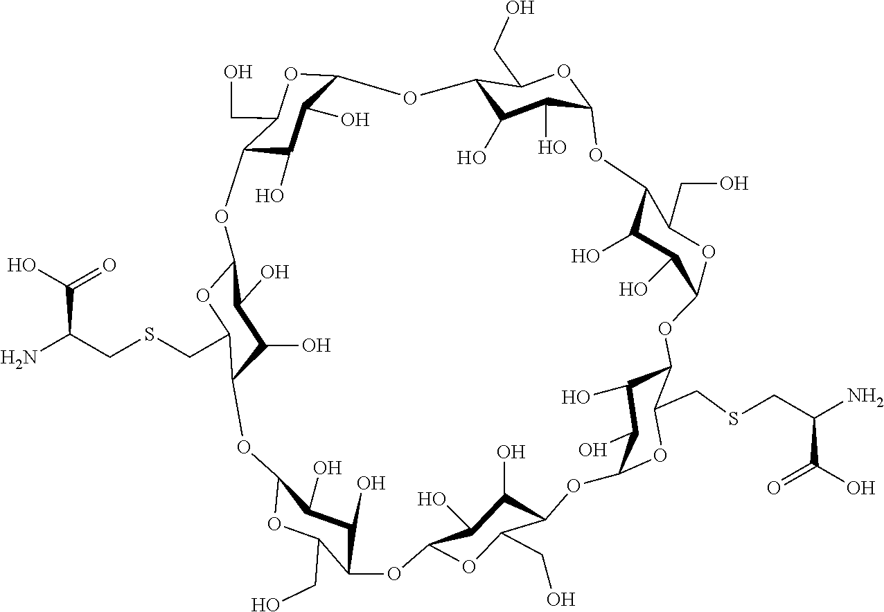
C12C(O)C(O)C(OC1CO)OC1C(O)C(O)C(OC1CO)OC1C(O)C(O)C(OC1CSCC(N)C(O)=O)OC1C(O)C(O)C(OC1CO)OC1C(O)C(O)C(OC1CO)OC1C(O)C(O)C(OC1CSCC(N)C(O)=O)OC1C(O)C(O)C(OC1CO)O2
